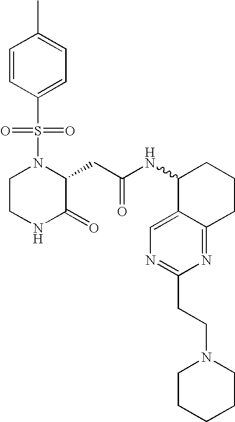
C1(S(N2CCNC(=O)C2CC(NC2CCCC3=NC(CCN4CCCCC4)=NC=C23)=O)(=O)=O)=CC=C(C)C=C1
